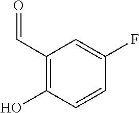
C1(C=O)=C(O)C=CC(F)=C1
